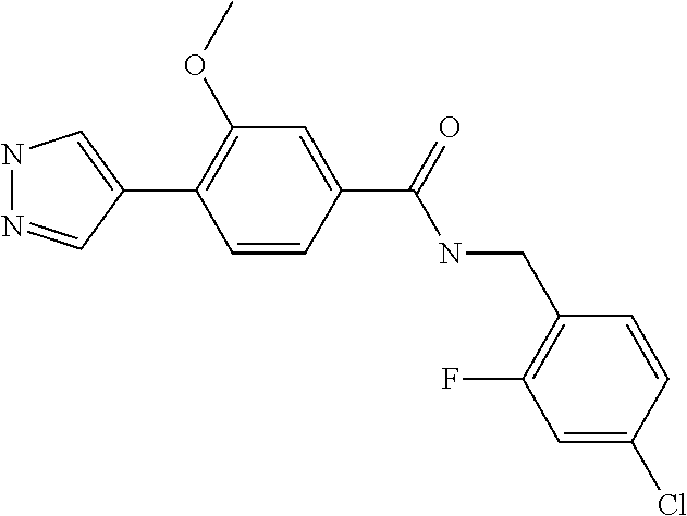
N1N=CC(C2=C(OC)C=C(C(NCC3=C(F)C=C(Cl)C=C3)=O)C=C2)=C1
